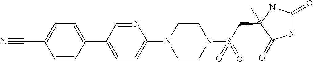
CC1(CS(N2CCN(C3=CC=C(C4=CC=C(C#N)C=C4)C=N3)CC2)(=O)=O)NC(=O)NC1=O
